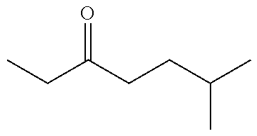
CCC(CCC(C)C)=O
